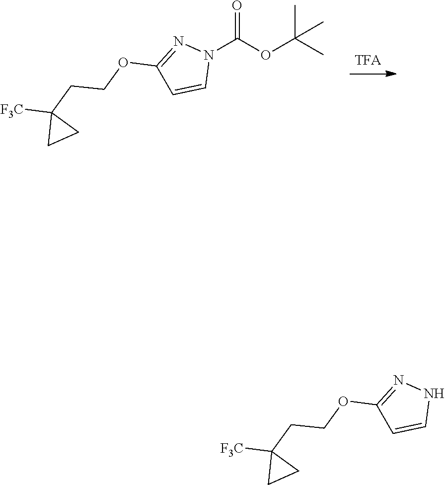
C(C)(OC(=O)N1N=C(OCCC2([F3C])CC2)C=C1)(C)C.N1N=C(OCCC2([F3C])CC2)C=C1
